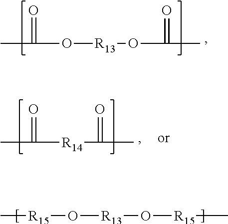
CC(=O)O[R13]OC(=O)C.CC(=O)[R14]C(=O)C.C[R15]O[R13]O[R15]C
